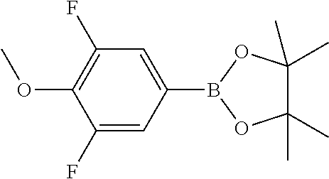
C1(F)=CC(B2OC(C)(C)C(C)(C)O2)=CC(F)=C1OC
